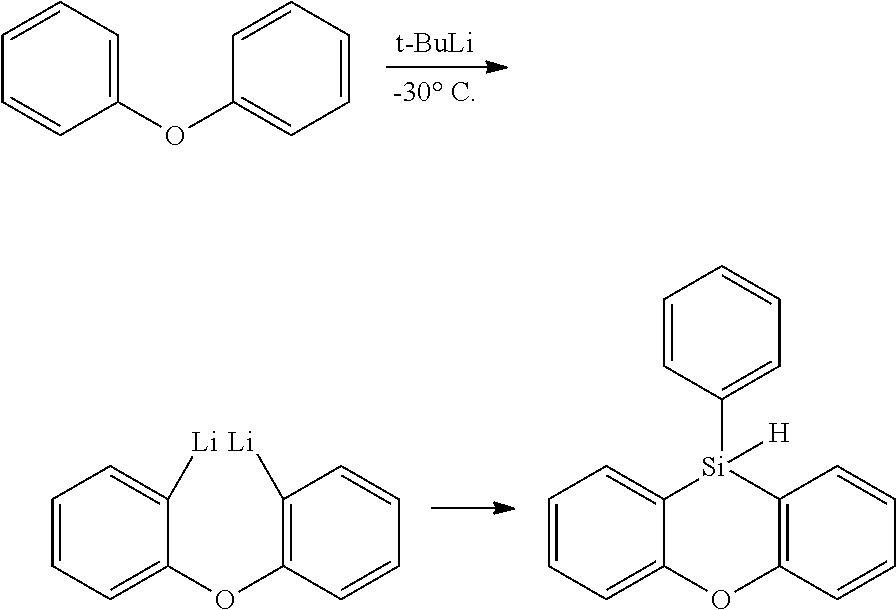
C1(OC2=CC=CC=C2)=CC=CC=C1.[t-BuLi].C1(OC2=C([Li])C=CC=C2)=CC=CC=C1[Li].C12=CC=CC=C1[Si](C1=CC=CC=C1)([H])C1=C(O2)C=CC=C1
